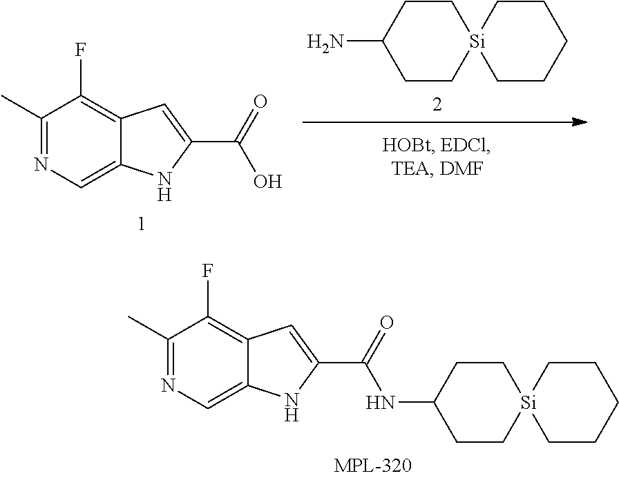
NC1CC[Si]2(CC1)CCCCC2.C1=C(C(=O)O)NC2=CN=C(C)C(F)=C12.N(C1CC[Si]2(CC1)CCCCC2)C(C1=CC2=C(F)C(C)=NC=C2N1)=O
